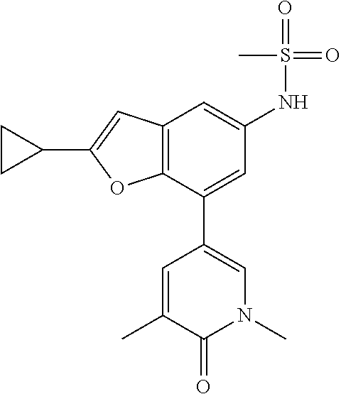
C1(C2=CN(C)C(=O)C(C)=C2)=CC(NS(=O)(=O)C)=CC2=C1OC(C1CC1)=C2
